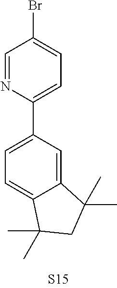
C1(C2=CC=C(Br)C=N2)=CC=C2C(=C1)C(C)(C)CC2(C)C
